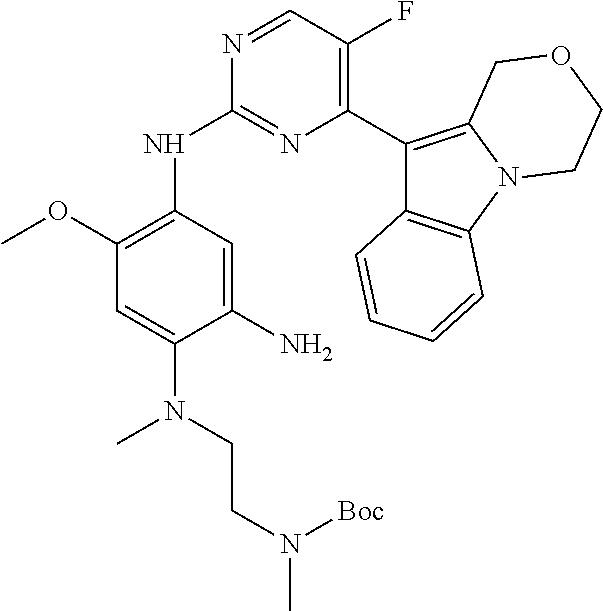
C1(C2=C(F)C=NC(NC3=C(OC)C=C(N(CCN(C)[Boc])C)C(N)=C3)=N2)=C2N(C3=C1C=CC=C3)CCOC2
